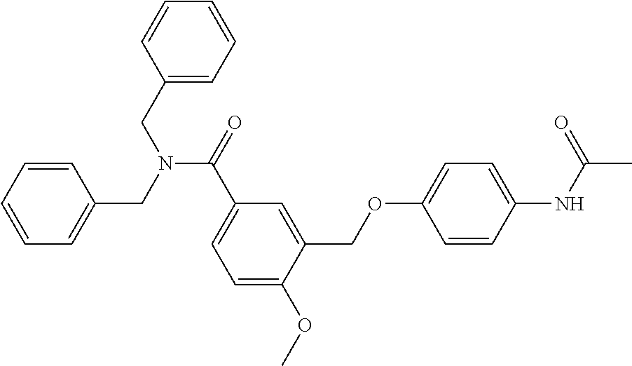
C1(CN(CC2=CC=CC=C2)C(=O)C2=CC=C(OC)C(COC3=CC=C(NC(C)=O)C=C3)=C2)=CC=CC=C1
